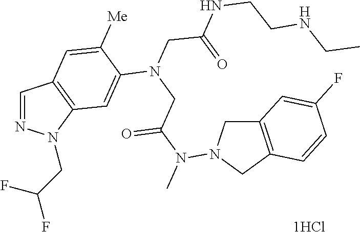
C1=NN(CC(F)F)C2=C1C=C([Me])C(N(CC(N(C)N1CC3=C(C1)C=CC(F)=C3)=O)CC(=O)NCCNCC)=C2
